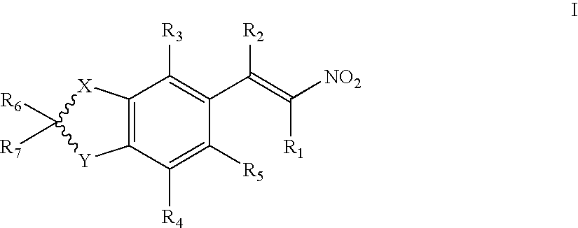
C12=C([X]C([R7])([R6])[Y]1)C([R3])=C(C(=C([NO2])[R1])[R2])C([R5])=C2[R4]
